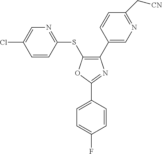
C1=CC(SC2=C(C3=CN=C(C[CN])C=C3)N=C(C3=CC=C(F)C=C3)O2)=NC=C1Cl
